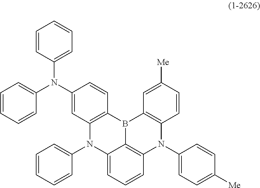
C1=CC(N(C2=CC3=C(C=C2)B2C4=C(N(C5=CC=C([Me])C=C5)C5=C2C=C([Me])C=C5)C=CC=C4N3C2=CC=CC=C2)C2=CC=CC=C2)=CC=C1
